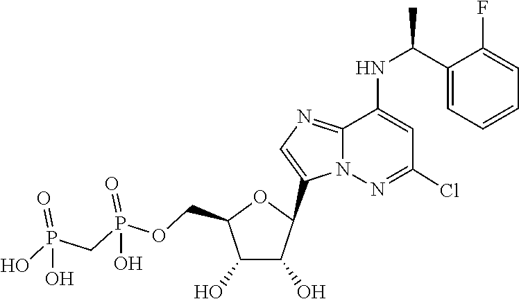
C1(C2C(O)C(O)C(COP(=O)(O)CP(=O)(O)O)O2)=CN=C2C(NC(C3=CC=CC=C3F)C)=CC(Cl)=NN12
